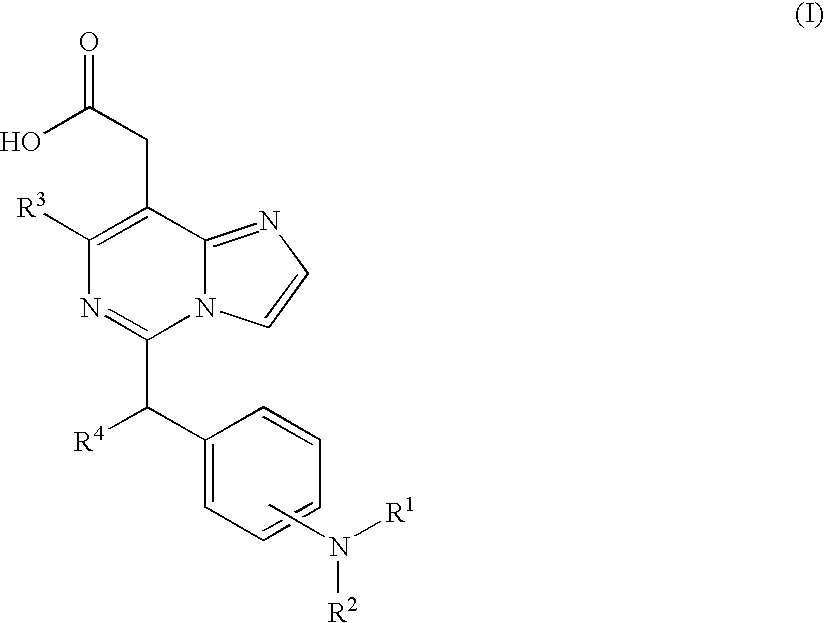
C1(C([R4])C2=NC([R3])=C(CC(O)=O)C3=NC=CN23)=CC=CC=C1.CN([R1])[R2]
